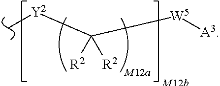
C[Y2]C([W5][A3])([R2])[R2]
